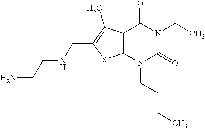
C12=C(N(CCCC)C(=O)N(CC)C1=O)SC(CNCCN)=C2C
